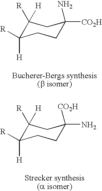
C1([H])([R])C([R])([H])CCC([CO2H])(N)C1.C1([H])([R])C([R])([H])CCC(N)([CO2H])C1
